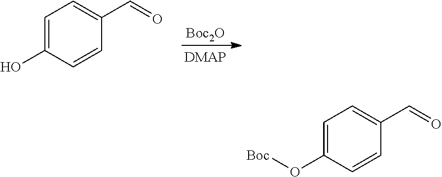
C1=C(O)C=CC(C=O)=C1.[Boc2O].C1=C(O[Boc])C=CC(C=O)=C1
